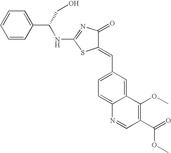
C1=CC(C(NC2=NC(=O)C(=CC3=CC=C4C(=C3)C(OC)=C(C(=O)OC)C=N4)S2)CO)=CC=C1
